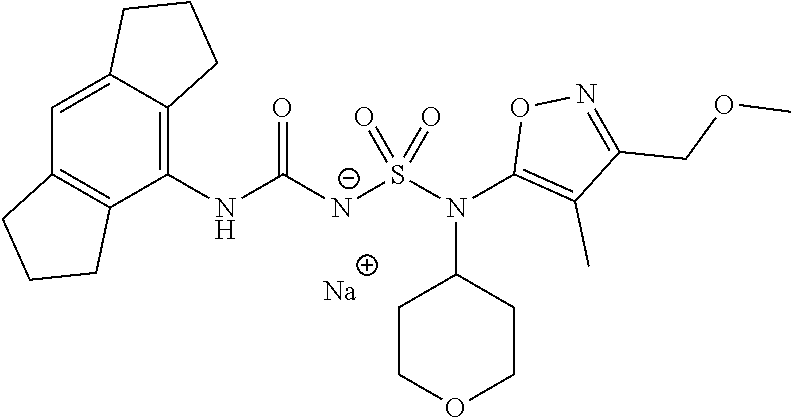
[Na].C1(NC([N-]S(N(C2=C(C)C(COC)=NO2)C2CCOCC2)(=O)=O)=O)=C2C(=CC3=C1CCC3)CCC2
